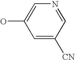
C1(O)=CN=CC([CN])=C1
